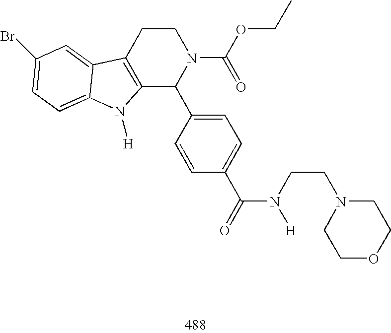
C12=C(CCN(C(OCC)=O)C1C1=CC=C(C(=O)N([H])CCN3CCOCC3)C=C1)C1=CC(Br)=CC=C1N2[H]
